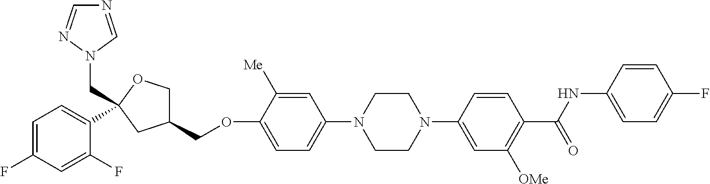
C1=C(F)C=C(F)C(C2(CN3N=CN=C3)OCC(COC3=CC=C(N4CCN(C5=CC([OMe])=C(C(NC6=CC=C(F)C=C6)=O)C=C5)CC4)C=C3[Me])C2)=C1
